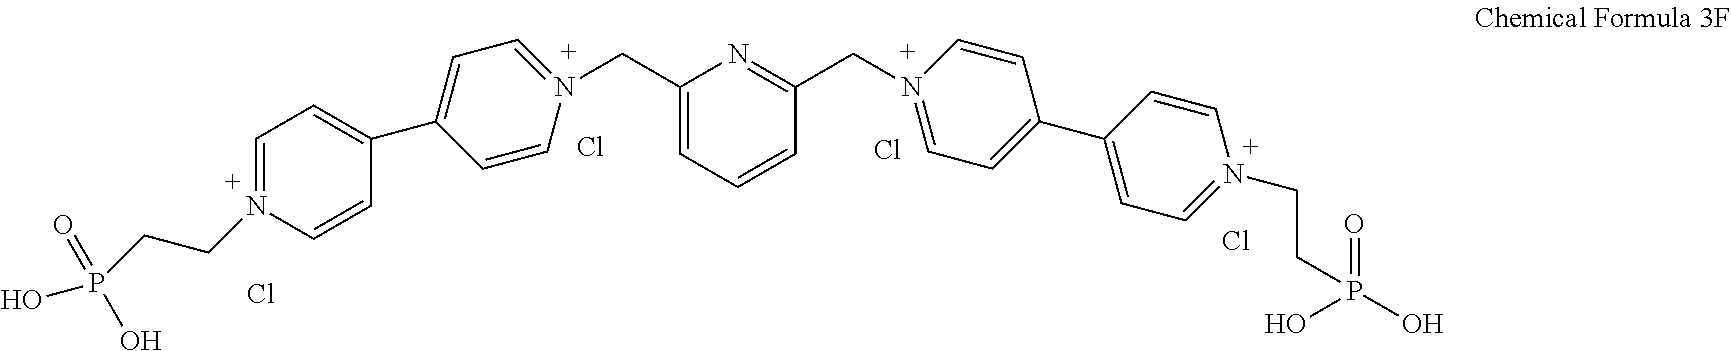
C1(CN2=CC=C(C3=CC=N(CCP(O)(=O)O)C=C3)C=C2)=CC=CC(CN2=CC=C(C3=CC=N(CCP(O)(=O)O)C=C3)C=C2)=N1.Cl.Cl.Cl.Cl
